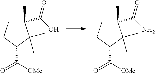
C1(C)(C(O)=O)CCC(C(=O)[OMe])C1(C)C.C1(C)(C(N)=O)CCC(C(=O)[OMe])C1(C)C
